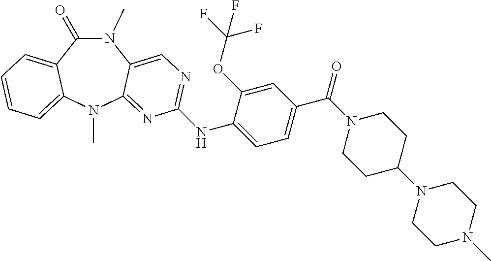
N1(C)C(=O)C2=CC=CC=C2N(C)C2=NC(NC3=CC=C(C(=O)N4CCC(N5CCN(C)CC5)CC4)C=C3OC(F)(F)F)=NC=C12
